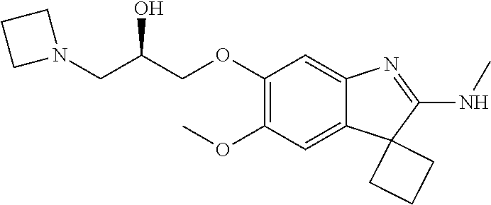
C1(OC)=C(OCC(CN2CCC2)O)C=C2C(=C1)C1(C(NC)=N2)CCC1
